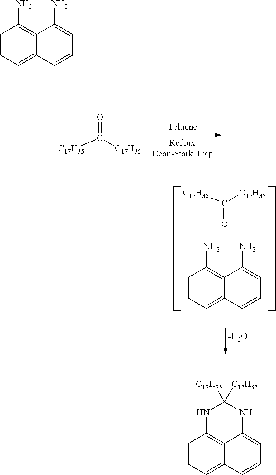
C1=CC=C2C3=C1NC([C17H35])([C17H35])NC3=CC=C2.C1=CC=C2C(=C1N)C(N)=CC=C2.[C17H35]C([C17H35])=O.C1=CC=C2C(=C1N)C(N)=CC=C2.[C17H35]C([C17H35])=O.[-H2O]
